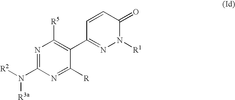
N1=C(N([R2])[R3a])N=C([R])C(C2=NN([R1])C(=O)C=C2)=C1[R5]
